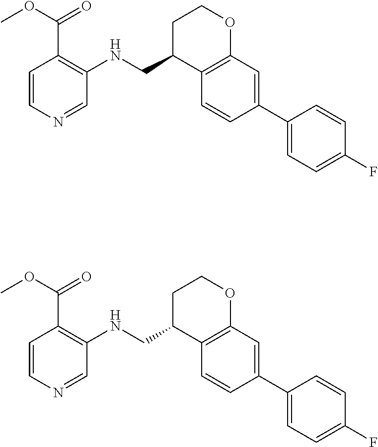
C1=CN=CC(NCC2C3=C(C=C(C4=CC=C(F)C=C4)C=C3)OCC2)=C1C(OC)=O.C1=CN=CC(NCC2C3=C(C=C(C4=CC=C(F)C=C4)C=C3)OCC2)=C1C(OC)=O
